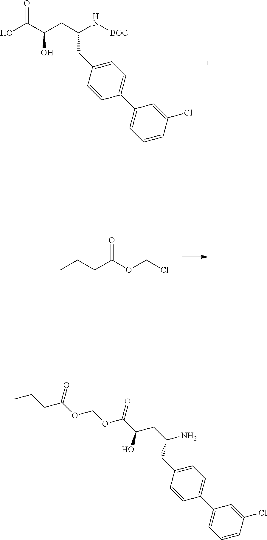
OC(C(CC(N[BOC])CC1=CC=C(C2=CC=CC(Cl)=C2)C=C1)O)=O.CCCC(OCCl)=O.C(OCOC(C(CC(N)CC1=CC=C(C2=CC=CC(Cl)=C2)C=C1)O)=O)(=O)CCC
